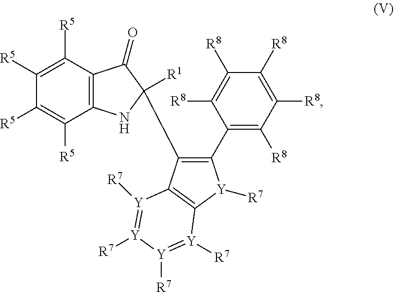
C12=C(C([R5])=C([R5])C([R5])=C1[R5])C(=O)C([R1])(C1=C(C3=C([R8])C([R8])=C([R8])C([R8])=C3[R8])[Y]([R7])C3=C1[Y]([R7])=[Y]([R7])[Y]([R7])=[Y]3[R7])N2
